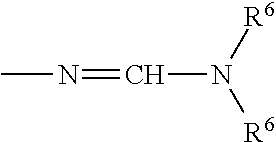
CN=CN([R6])[R6]
